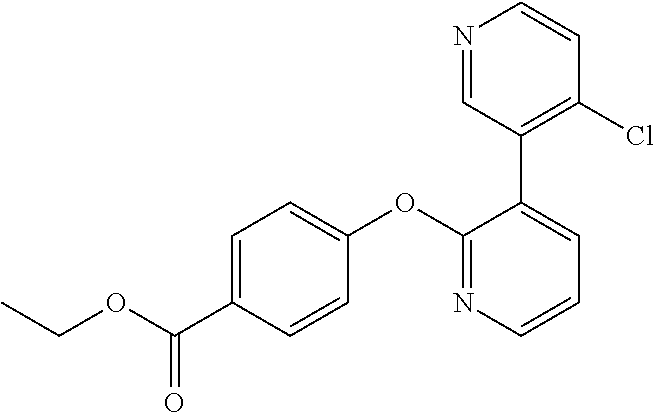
C1=C(C(OCC)=O)C=CC(OC2=NC=CC=C2C2=C(Cl)C=CN=C2)=C1
